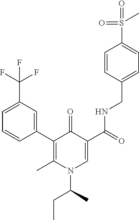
C1=CC(C2=C(C)N(C(C)CC)C=C(C(=O)NCC3=CC=C(S(C)(=O)=O)C=C3)C2=O)=CC(C(F)(F)F)=C1
